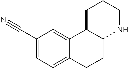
C1(C#N)=CC=C2C(=C1)C1C(CC2)NCCC1
